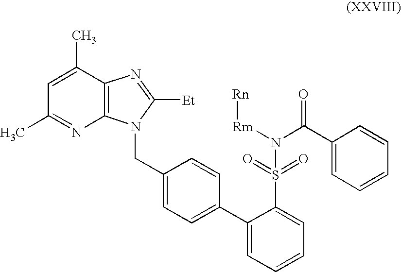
C1=C(C)C2=C(N=C1C)N(CC1=CC=C(C3=CC=CC=C3S(=O)(=O)N([Rm][Rn])C(C3=CC=CC=C3)=O)C=C1)C([Et])=N2
